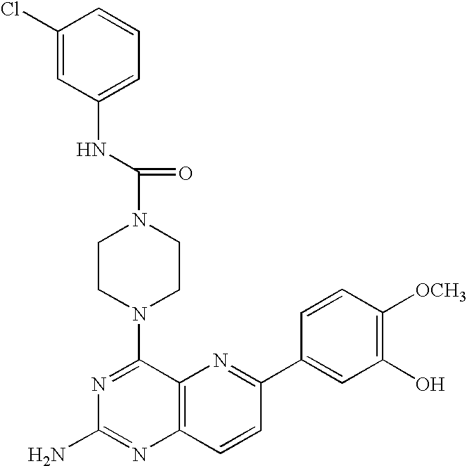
N1=C(N2CCN(C(NC3=CC=CC(Cl)=C3)=O)CC2)C2=C(N=C1N)C=CC(C1=CC(O)=C([OCH3])C=C1)=N2
